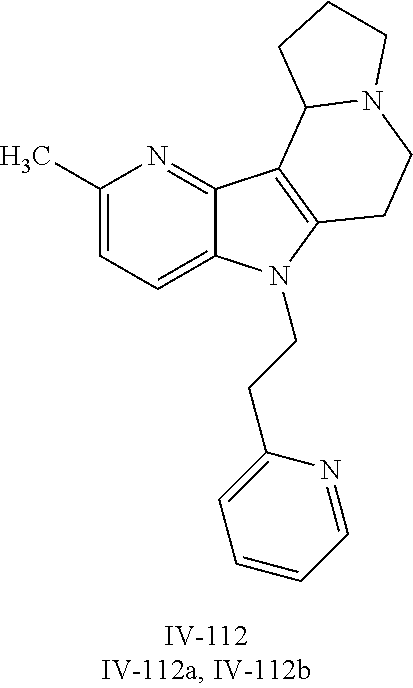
C1(C)=CC=C2C(=N1)C1=C(N2CCC2=CC=CC=N2)CCN2C1CCC2
